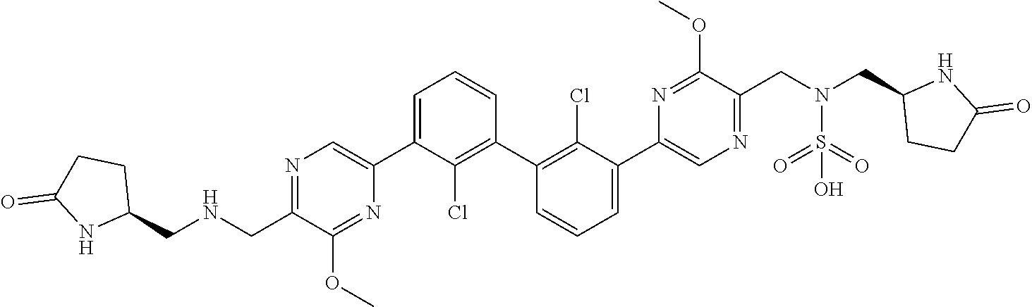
N1=C(CNCC2CCC(=O)N2)C(OC)=NC(C2=CC=CC(C3=C(Cl)C(C4=CN=C(CN(CC5CCC(=O)N5)S(=O)(=O)O)C(OC)=N4)=CC=C3)=C2Cl)=C1
